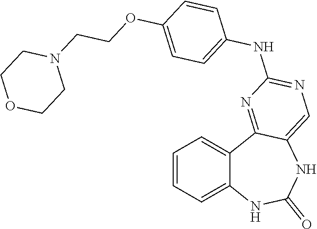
C1=CC=C2C(=C1)C1=NC(NC3=CC=C(OCCN4CCOCC4)C=C3)=NC=C1NC(=O)N2
